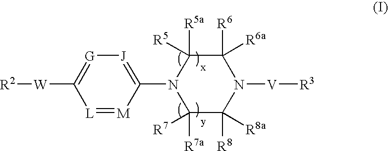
[R2][W]C1=[G][J]=C(N2C([R7a])([R7])C([R8])([R8a])N([V][R3])C([R6])([R6a])C2([R5a])[R5])[M]=[L]1
